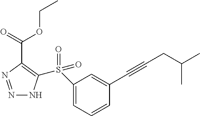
N1=NC(C(=O)OCC)=C(S(=O)(C2=CC=CC(C#CCC(C)C)=C2)=O)N1
